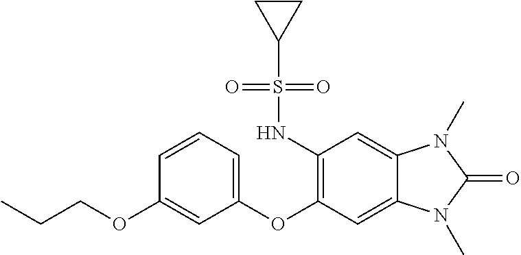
C1=CC=C(OC2=C(NS(C3CC3)(=O)=O)C=C3C(=C2)N(C)C(=O)N3C)C=C1OCCC
